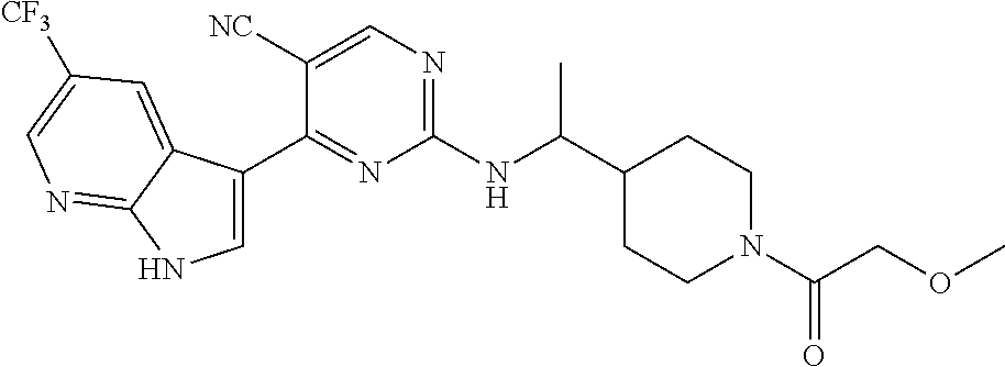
C1(C(NC2=NC=C([NC])C(C3=CNC4=NC=C([CF3])C=C34)=N2)C)CCN(C(COC)=O)CC1
